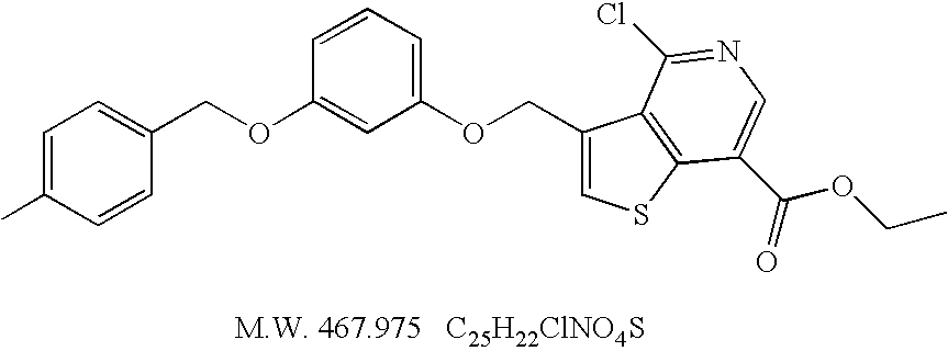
O(C1=CC(OCC2=CSC3=C2C(Cl)=NC=C3C(=O)OCC)=CC=C1)CC1=CC=C(C)C=C1
